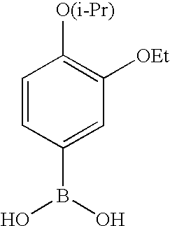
C1=CC(B(O)O)=CC([OEt])=C1[O(i-Pr)]
